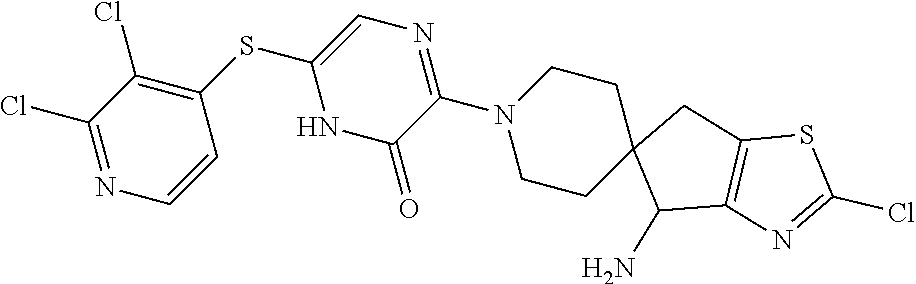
C1(Cl)=NC=CC(SC2=CN=C(N3CCC4(CC3)C(N)C3=C(C4)SC(Cl)=N3)C(=O)N2)=C1Cl
